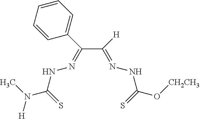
C(C([H])=NNC(O[CH2CH3])=S)(C1=CC=CC=C1)=NNC(N(C)[H])=S
